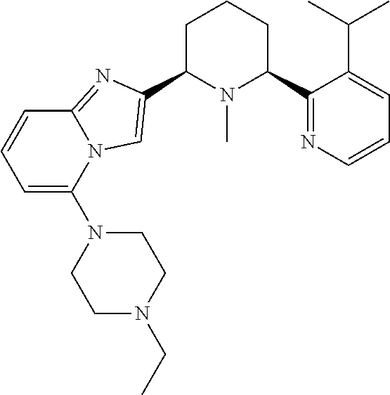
C1C(C2=CN3C(=N2)C=CC=C3N2CCN(CC)CC2)N(C)C(C2=NC=CC=C2C(C)C)CC1
